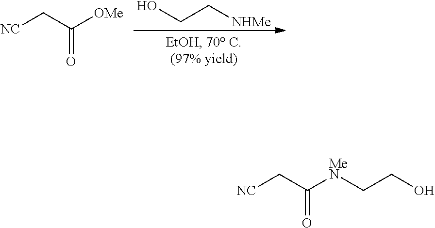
OCC[NHMe].[NC]CC([OMe])=O.[NC]CC([MeN]CCO)=O
